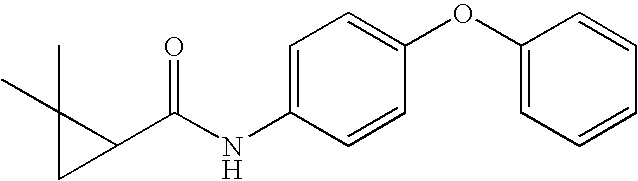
C1=C(NC(C2C(C)(C)C2)=O)C=CC(OC2=CC=CC=C2)=C1
